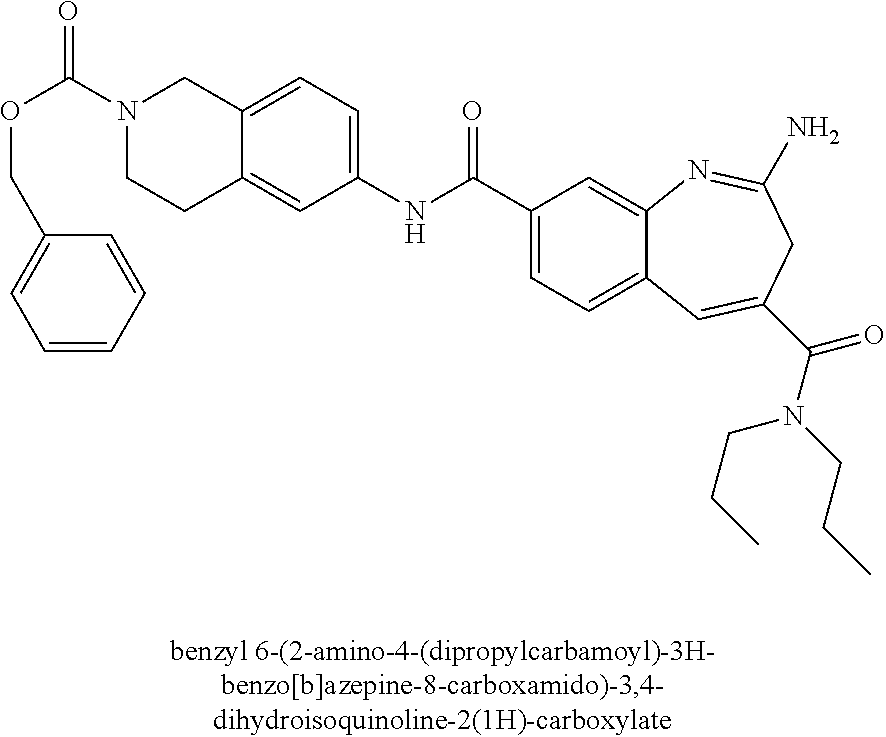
C12=CC(NC(=O)C3=CC=C4C(=C3)N=C(N)CC(C(=O)N(CCC)CCC)=C4)=CC=C1CN(C(=O)OCC1=CC=CC=C1)CC2
